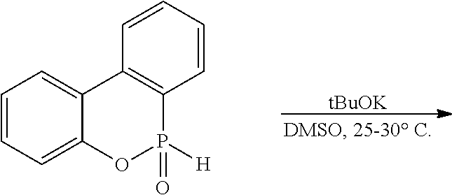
[tBuOK].C1=CC=C2C(=C1)C1=C(P(=O)([H])O2)C=CC=C1
